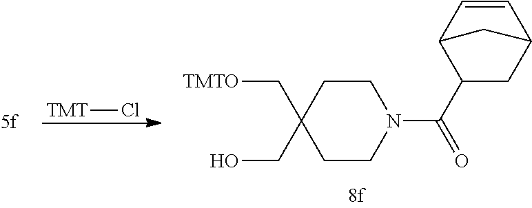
[TMT]Cl.C1CC(C[TMTO])(CO)CCN1C(=O)C1CC2C=CC1C2
